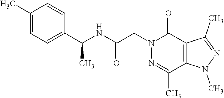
C1(C)=CC=C(C(NC(CN2N=C(C)C3=C(C2=O)C(C)=NN3C)=O)C)C=C1
